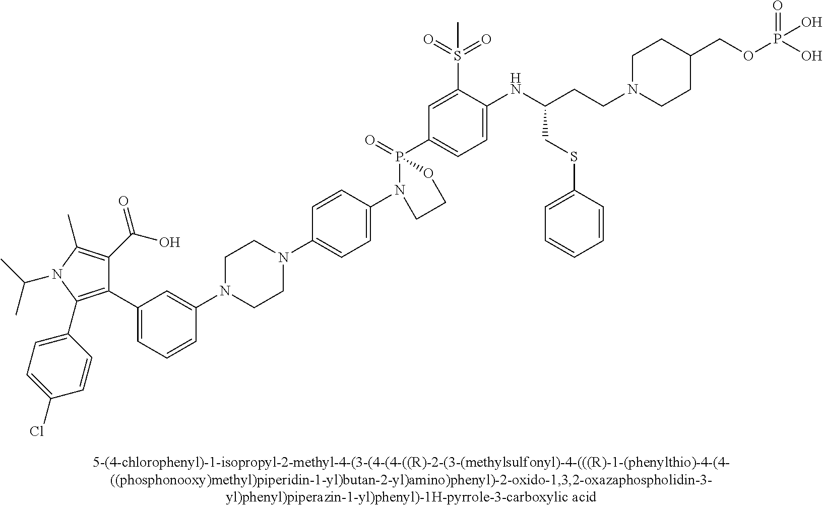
C1(C2=CC=CC(N3CCN(C4=CC=C(N5P(C6=CC=C(NC(CCN7CCC(COP(O)(=O)O)CC7)CSC7=CC=CC=C7)C(S(=O)(=O)C)=C6)(=O)OCC5)C=C4)CC3)=C2)=C(C2=CC=C(Cl)C=C2)N(C(C)C)C(C)=C1C(=O)O
